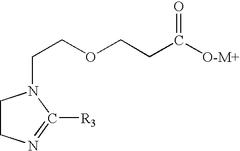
C1CN=C([R3])N1CCOCCC([O-M+])=O
